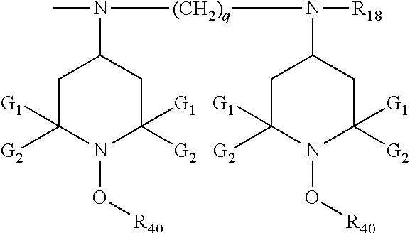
C1C([G2])([G1])N(O[R40])C([G2])([G1])CC1N(C)[(CH2)q]N(C1CC([G2])([G1])N(O[R40])C([G2])([G1])C1)[R18]
